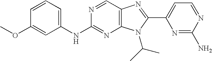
C1(NC2=NC3=C(C=N2)N=C(C2=CC=NC(N)=N2)N3C(C)C)=CC=CC(OC)=C1
